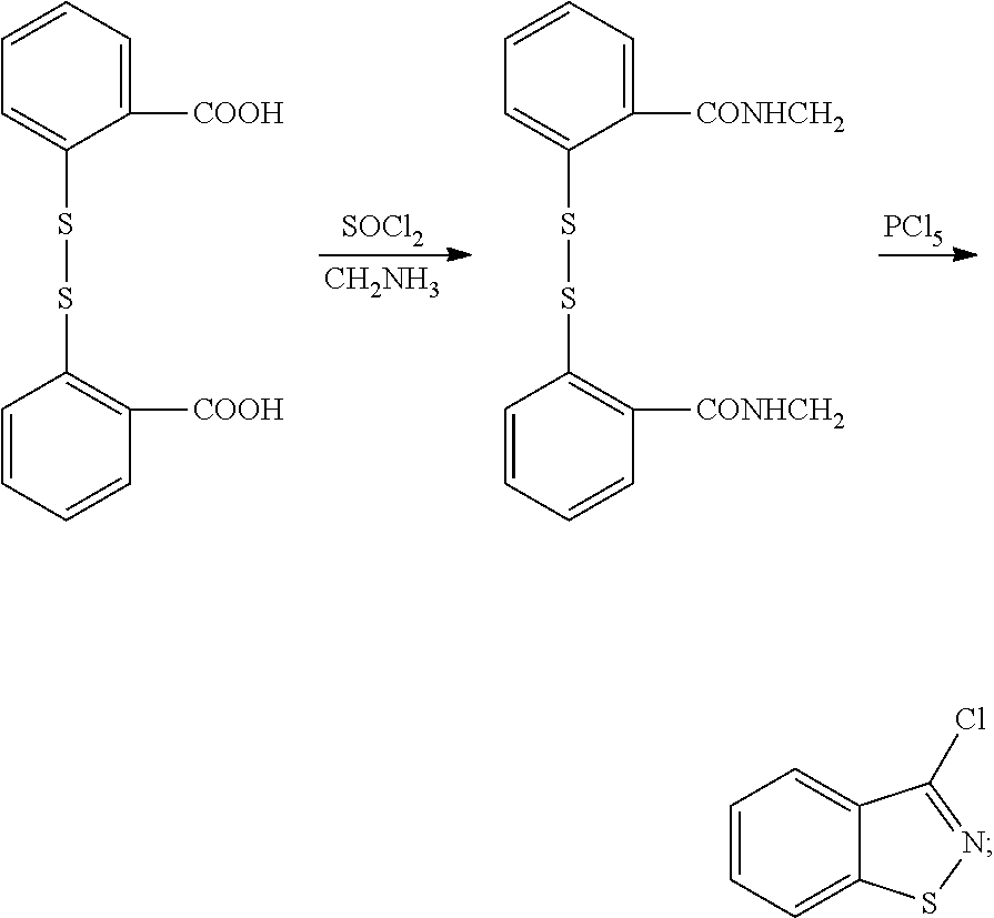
[PCl5].[SOCl2].[CH2NH3].C1=CC=C([COOH])C(SSC2=C([COOH])C=CC=C2)=C1.C1=CC=C([CONHCH2])C(SSC2=C([CONHCH2])C=CC=C2)=C1.C1=CC=C2C(=C1)C(Cl)=NS2
